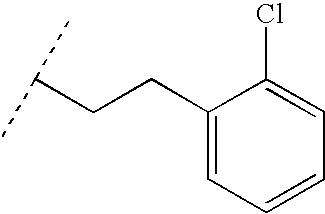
C1(CCC(C)C)=CC=CC=C1Cl
